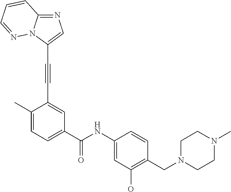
C1=C(C)C(C#CC2=CN=C3N2N=CC=C3)=CC(C(=O)NC2=CC(O)=C(CN3CCN(C)CC3)C=C2)=C1
